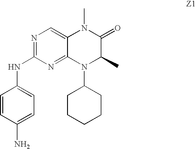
N1=C(NC2=CC=C(N)C=C2)N=C2C(=C1)N(C)C(=O)C(C)N2C1CCCCC1
